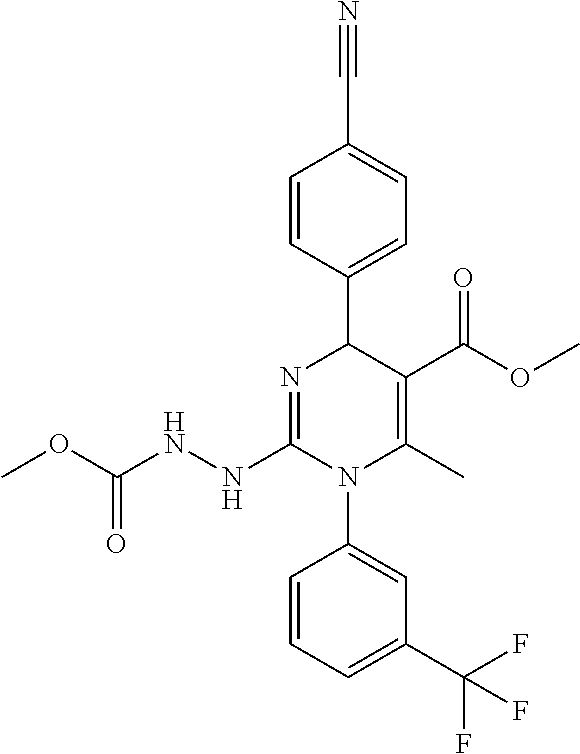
C1=CC(C2N=C(NNC(OC)=O)N(C3=CC(C(F)(F)F)=CC=C3)C(C)=C2C(OC)=O)=CC=C1C#N
